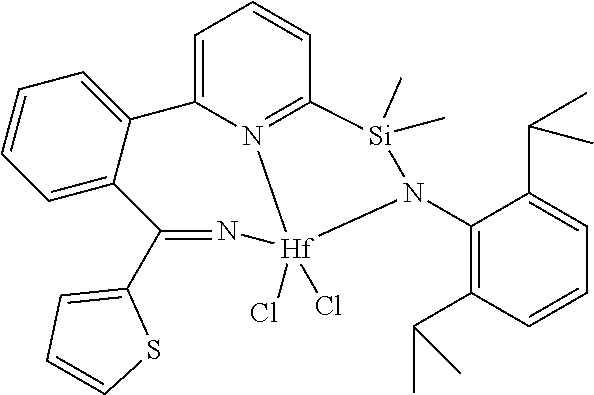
C1(N2[Si](C)(C)C3=N4C(=CC=C3)C3=CC=CC=C3C(C3=CC=CS3)=N[Hf]24(Cl)Cl)=C(C(C)C)C=CC=C1C(C)C
